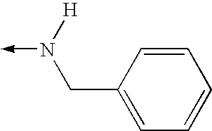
C-N([H])CC1=CC=CC=C1
